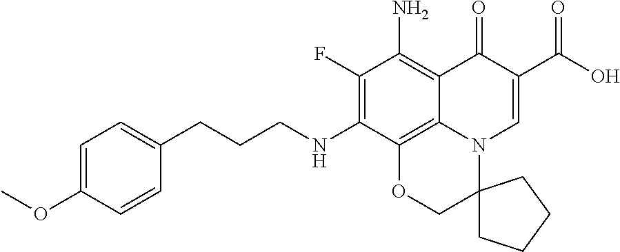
C1(F)=C(NCCCC2=CC=C(OC)C=C2)C2=C3C(=C1N)C(=O)C(C(=O)O)=CN3C1(CO2)CCCC1
